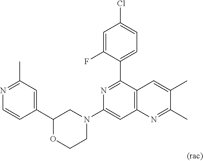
C1(C2=CC(C)=NC=C2)OCCN(C2=CC3=C(C(C4=CC=C(Cl)C=C4F)=N2)C=C(C)C(C)=N3)C1
